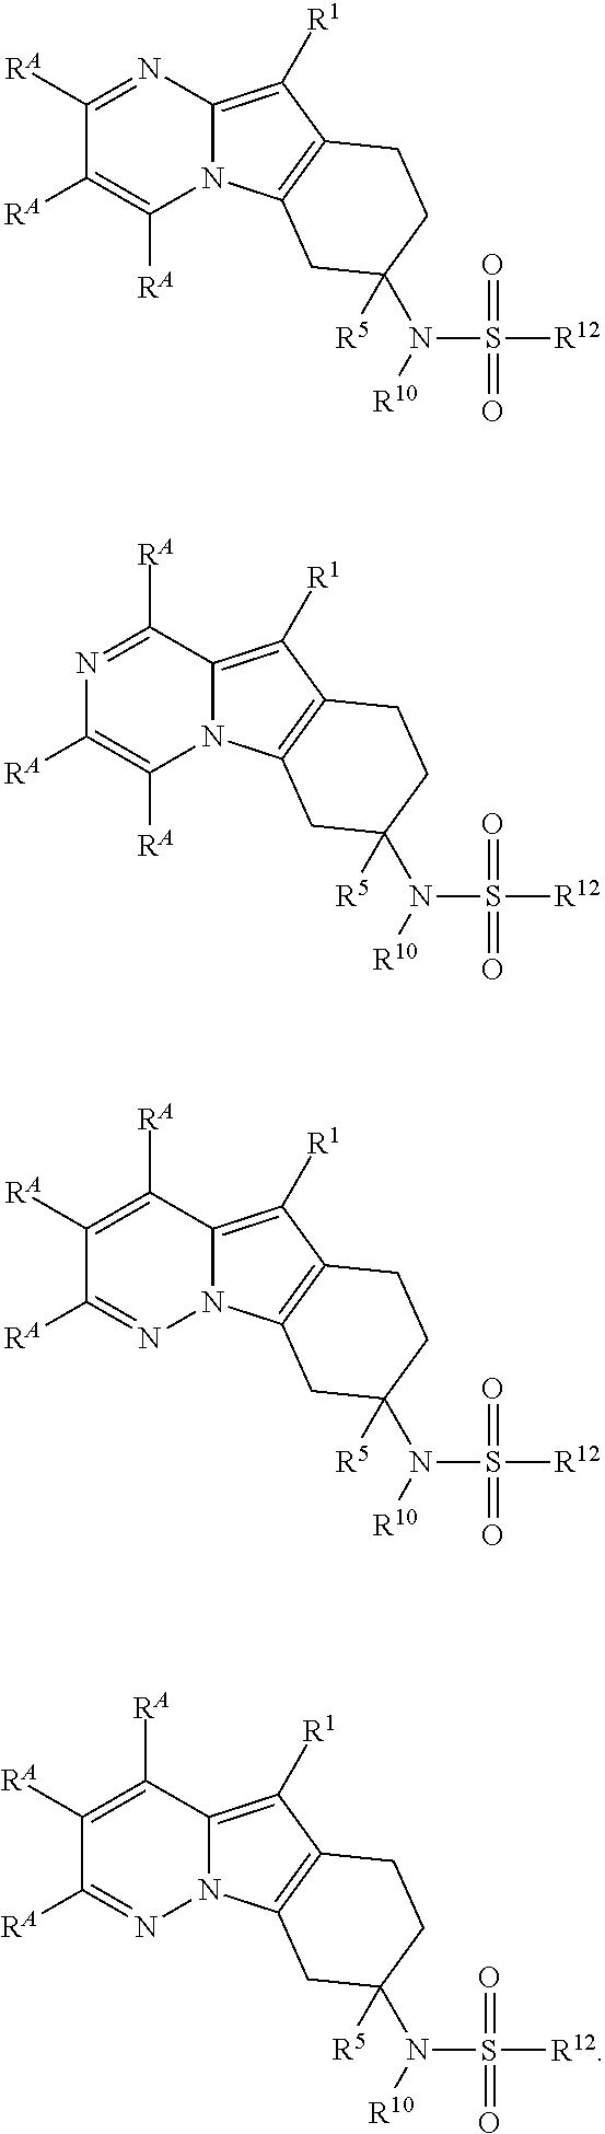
C1([RA])=C([RA])C([RA])=NC2=C([R1])C3=C(N12)CC([R5])(N([R10])S(=O)(=O)[R12])CC3.C1([RA])=C([RA])N=C([RA])C2=C([R1])C3=C(N12)CC([R5])(N([R10])S(=O)(=O)[R12])CC3.N1=C([RA])C([RA])=C([RA])C2=C([R1])C3=C(N12)CC([R5])(N([R10])S(=O)(=O)[R12])CC3.N1=C([RA])C([RA])=C([RA])C2=C([R1])C3=C(N12)CC([R5])(N([R10])S(=O)(=O)[R12])CC3
